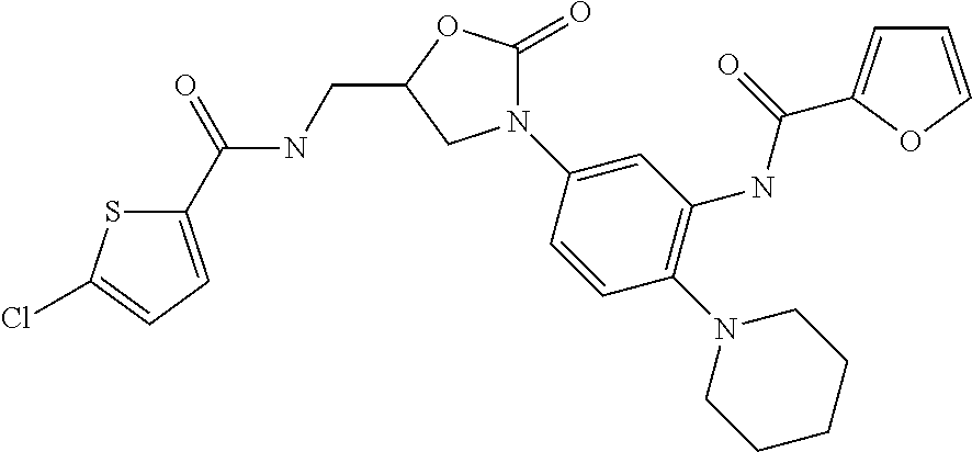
C1(C(=O)NCC2OC(=O)N(C3=CC(NC(=O)C4=CC=CO4)=C(N4CCCCC4)C=C3)C2)=CC=C(Cl)S1
